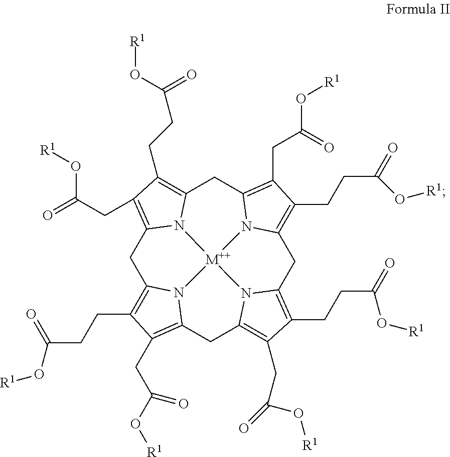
C1C2=C(CC(O[R1])=O)C(CCC(O[R1])=O)=C3N2[M++]24N5C(=C(CC(=O)O[R1])C(CCC(O[R1])=O)=C5CC5=C(CCC(O[R1])=O)C(CC(=O)O[R1])=C(N52)CC2=C(CC(O[R1])=O)C(CCC(=O)O[R1])=C1N24)C3
